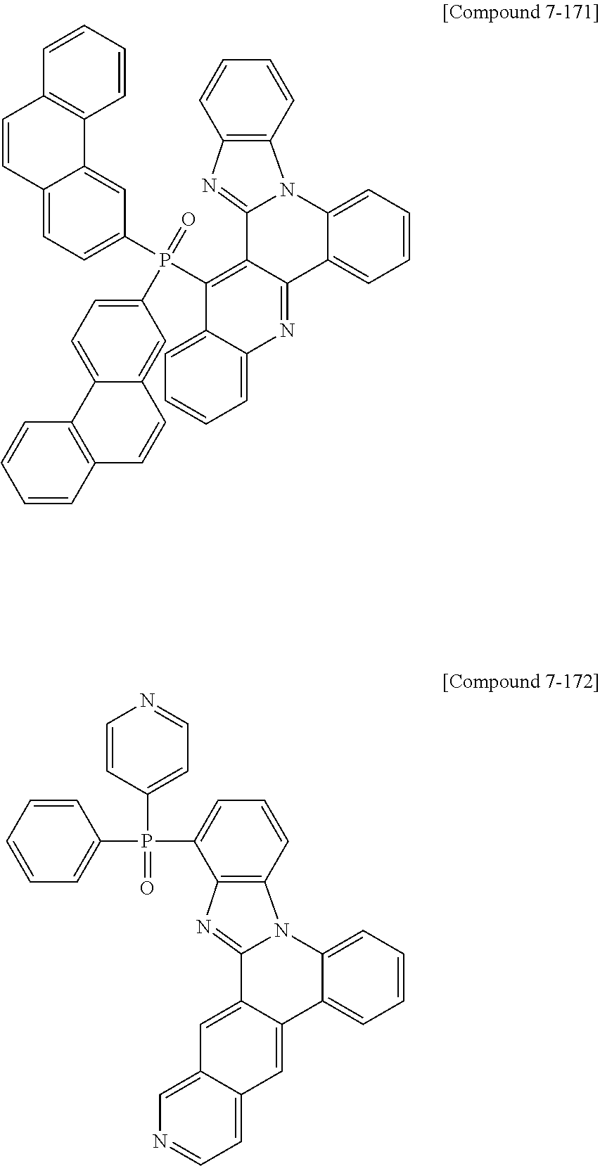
C1=C2C(=CC=C1)N=C1C(=C2P(C2=CC=C3C(=C2)C2=C(C=C3)C=CC=C2)(=O)C2=CC=C3C(=C2)C=CC2=C3C=CC=C2)C2=NC3=C(N2C2=CC=CC=C12)C=CC=C3.C1=C2C(=CC=N1)C=C1C(=C2)C2=NC3=C(N2C2=CC=CC=C12)C=CC=C3P(C1=CC=CC=C1)(C1=CC=NC=C1)=O
